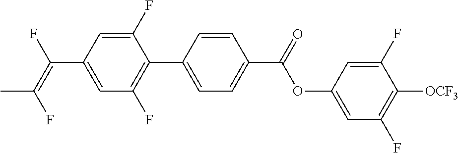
C(C1=CC(F)=C(C2=CC=C(C(OC3=CC(F)=C([OCF3])C(F)=C3)=O)C=C2)C(F)=C1)(=C(F)C)F
